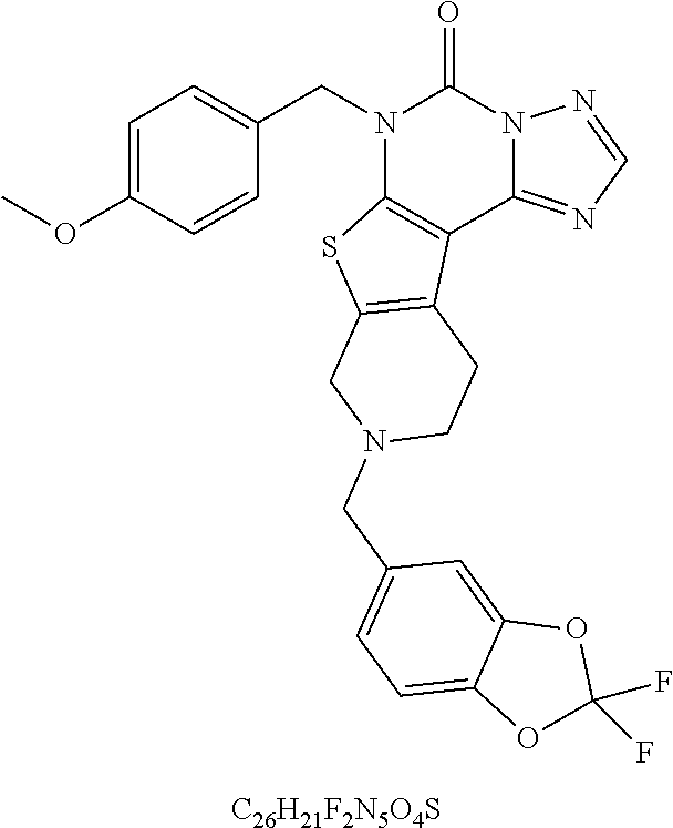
C1=C(OC)C=CC(CN2C3=C(C4=NC=NN4C2=O)C2=C(S3)CN(CC3=CC=C4C(=C3)OC(F)(F)O4)CC2)=C1.[C26H21F2N5O4S]
